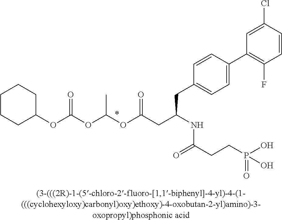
C1CCC(OC(OC(OC(CC(NC(CCP(O)(=O)O)=O)CC2=CC=C(C3=C(F)C=CC(Cl)=C3)C=C2)=O)C)=O)CC1
